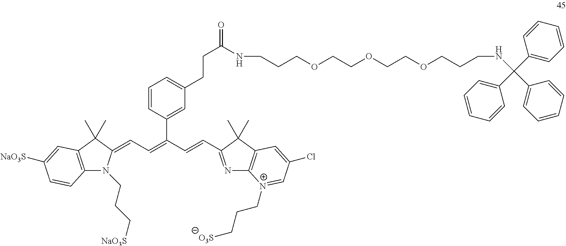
O=C(CCC1=CC=CC(C(=CC=C2N(CCC[NaO3S])C3=C(C2(C)C)C=C([NaO3S])C=C3)C=CC2=NC3=C(C2(C)C)C=C(Cl)C=[N+]3CCC[O3S])=C1)NCCCOCCOCCOCCCNC(C1=CC=CC=C1)(C1=CC=CC=C1)C1=CC=CC=C1
